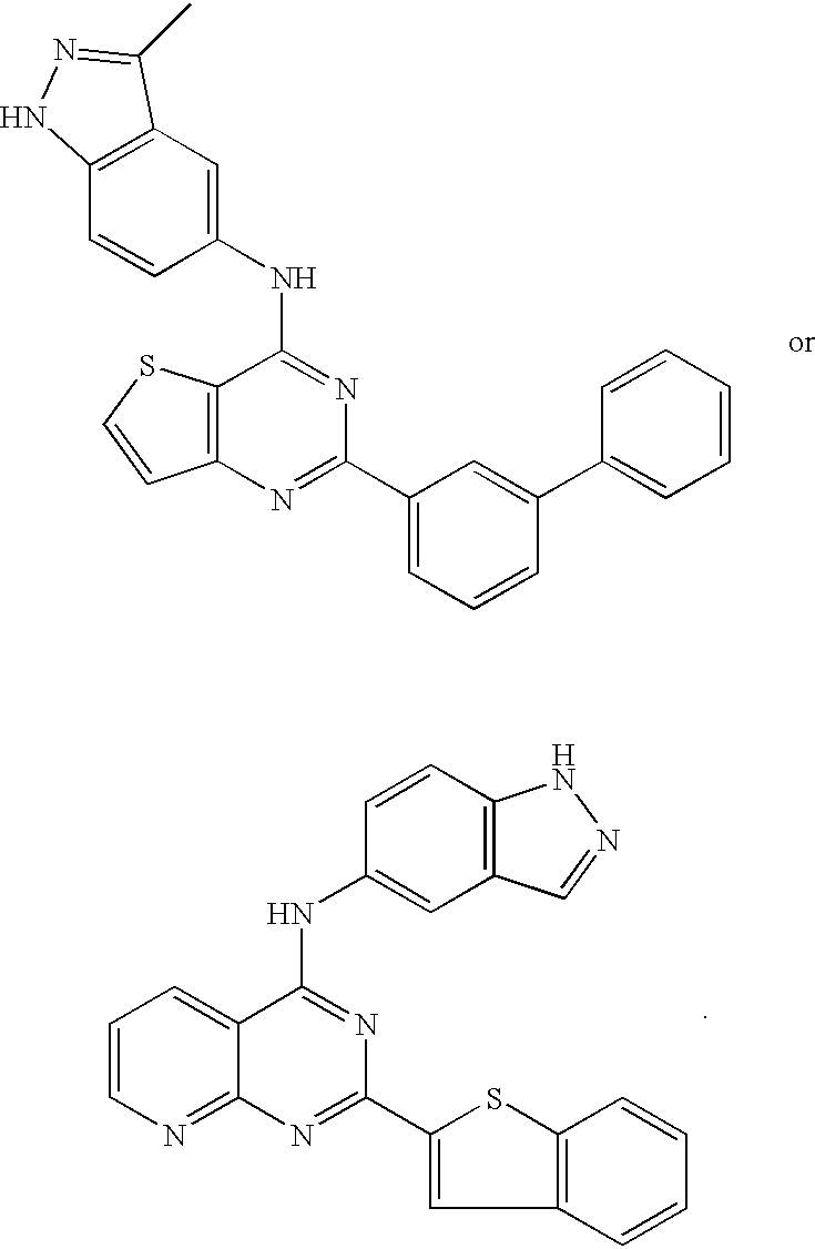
C1(C2=NC3=C(C(NC4=CC5=C(C=C4)NN=C5C)=N2)SC=C3)=CC=CC(C2=CC=CC=C2)=C1.C12=C(C=C(NC3=NC(C4=CC5=C(S4)C=CC=C5)=NC4=NC=CC=C34)C=C1)C=NN2
